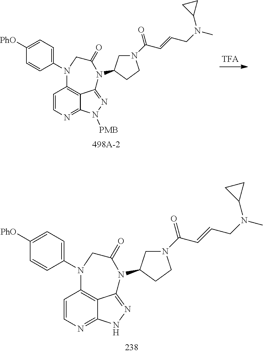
C1([PhO])=CC=C(N2C3=C4C(=NC=C3)NN=C4N(C3CN(C(C=CCN(C)C4CC4)=O)CC3)C(=O)C2)C=C1.C1([PhO])=CC=C(N2C3=C4C(=NC=C3)N([PMB])N=C4N(C3CN(C(C=CCN(C)C4CC4)=O)CC3)C(=O)C2)C=C1
